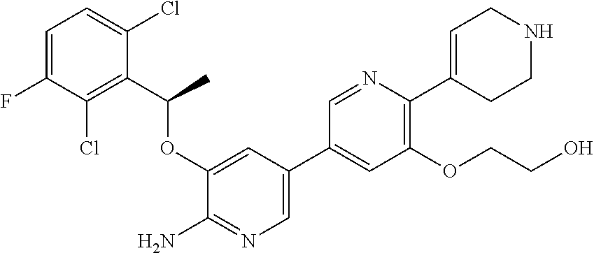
C1(OC(C2=C(Cl)C(F)=CC=C2Cl)C)=CC(C2=CC(OCCO)=C(C3=CCNCC3)N=C2)=CN=C1N
